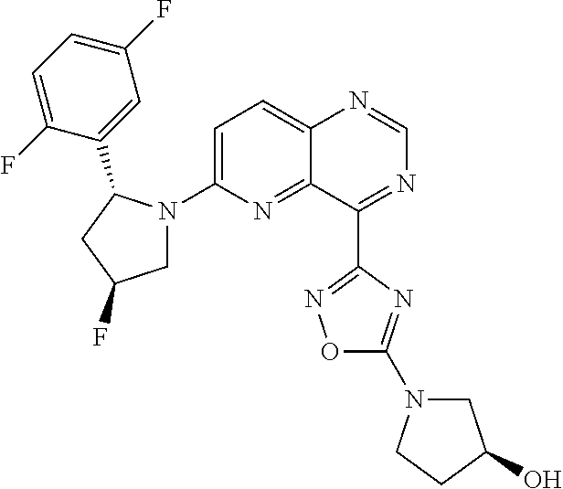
C12=CC=C(N3CC(F)CC3C3=CC(F)=CC=C3F)N=C1C(C1=NOC(N3CC(O)CC3)=N1)=NC=N2
